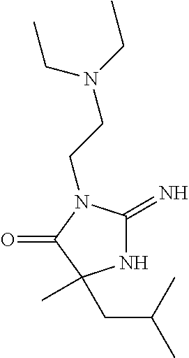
N1C(=N)N(CCN(CC)CC)C(=O)C1(CC(C)C)C
